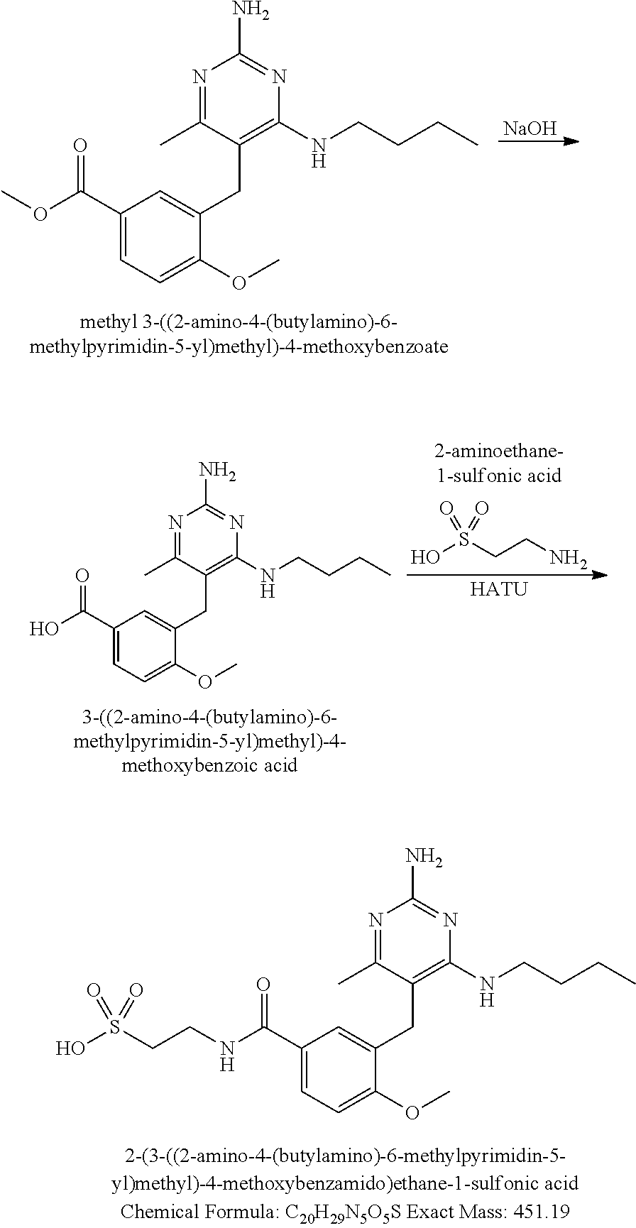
C1(C(OC)=O)=CC=C(OC)C(CC2=C(NCCCC)N=C(N)N=C2C)=C1.[NaOH].OS(CCN)(=O)=O.C1(C(O)=O)=CC=C(OC)C(CC2=C(NCCCC)N=C(N)N=C2C)=C1.[HATU].C1(C(NCCS(O)(=O)=O)=O)=CC=C(OC)C(CC2=C(NCCCC)N=C(N)N=C2C)=C1
